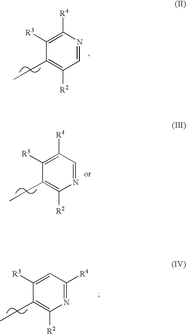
C1=NC([R4])=C([R3])C(CC)=C1[R2].N1=CC([R4])=C([R3])C(CC)=C1[R2].N1=C([R4])C=C([R3])C(CC)=C1[R2]
